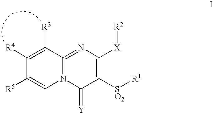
C1([R4])=C([R3])C2=NC([X][R2])=C([SO2][R1])C(=[Y])N2C=C1[R5]
